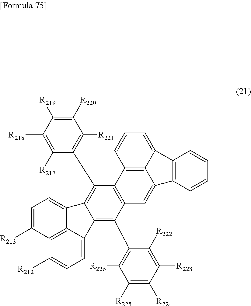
C1=C([R213])C2=C3C(=C1)C1=C(C4=C([R221])C([R220])=C([R219])C([R218])=C4[R217])C4=C(C(C5=C([R226])C([R225])=C([R224])C([R223])=C5[R222])=C1C3=CC=C2[R212])C=C1C2=C4C=CC=C2C2=C1C=CC=C2
